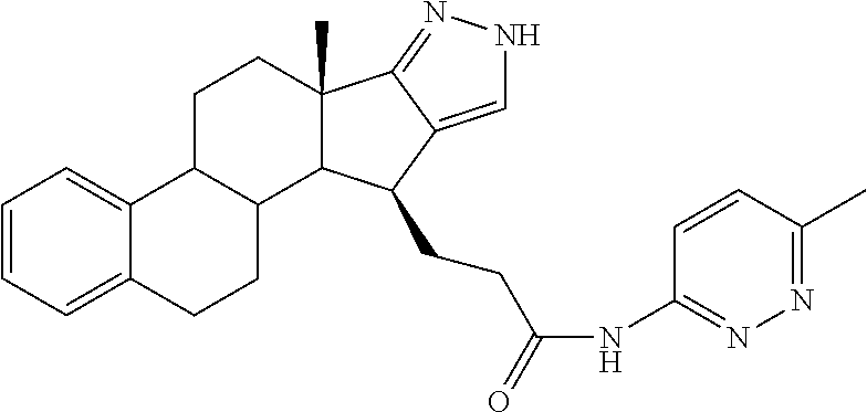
C1=CC=C2C(=C1)C1C(CC2)C2C(C)(CC1)C1=NNC=C1C2CCC(NC1=NN=C(C)C=C1)=O
